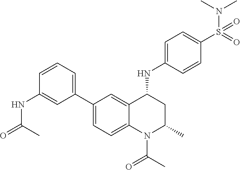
C1(NC2CC(C)N(C(C)=O)C3=CC=C(C4=CC=CC(NC(=O)C)=C4)C=C23)=CC=C(S(N(C)C)(=O)=O)C=C1
